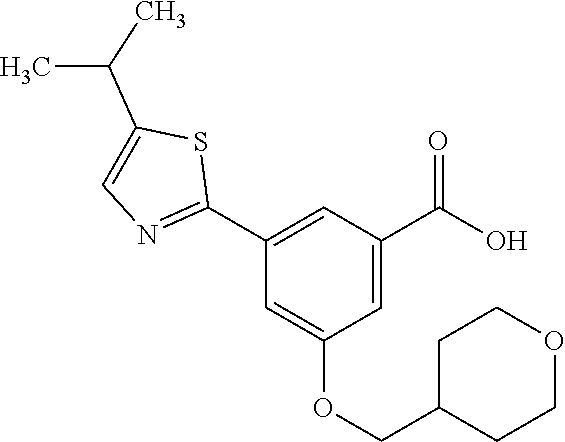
C1(C2=NC=C(C(C)C)S2)=CC(C(O)=O)=CC(OCC2CCOCC2)=C1
